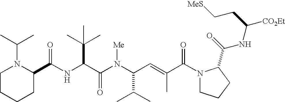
N(C(C(N(C(C(C)C)C=C(C)C(N1CCCC1C(=O)NC([CO2Et])CC[MeS])=O)[Me])=O)C(C)(C)C)C(C1N(C(C)C)CCCC1)=O
